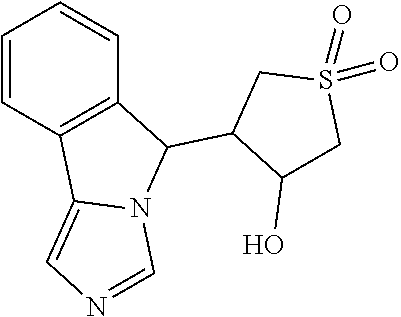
C1=CC2=C(C=C1)C(C1C(O)CS(=O)(=O)C1)N1C2=CN=C1
